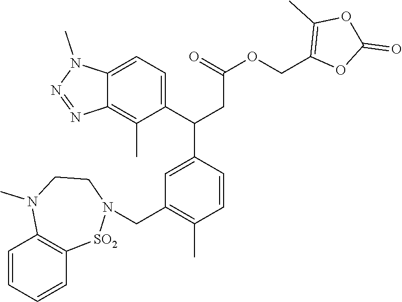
C1=CC=CC2=C1N(C)CCN(CC1=C(C)C=CC(C(C3=CC=C4C(=C3C)N=NN4C)CC(OCC3=C(C)OC(=O)O3)=O)=C1)[SO2]2
